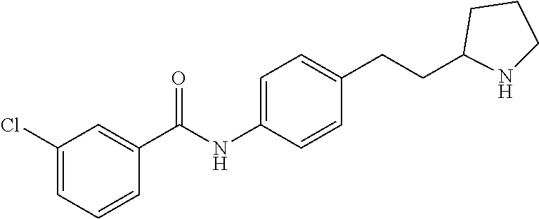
C1(Cl)=CC=CC(C(NC2=CC=C(CCC3CCCN3)C=C2)=O)=C1
